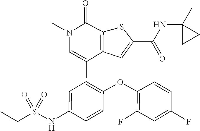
C1(F)=C(OC2=C(C3=CN(C)C(=O)C4=C3C=C(C(NC3(C)CC3)=O)S4)C=C(NS(CC)(=O)=O)C=C2)C=CC(F)=C1
